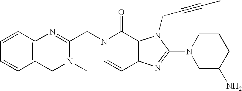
N1(CC2=NC3=C(CN2C)C=CC=C3)C=CC2=C(C1=O)N(CC#CC)C(N1CC(N)CCC1)=N2
